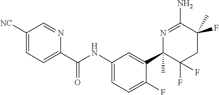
C1([NC])=CC=C(C(NC2=CC=C(F)C(C3(C)C(F)(F)CC(F)(C)C(N)=N3)=C2)=O)N=C1
